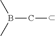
C(C)B(C)C
